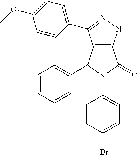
C12=C(NN=C1C1=CC=C(OC)C=C1)C(=O)N(C1=CC=C(Br)C=C1)C2C1=CC=CC=C1
